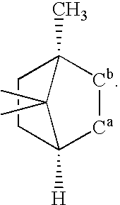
[Ca]1C2([H])CCC(C)([Cb]1)C2(C)C
